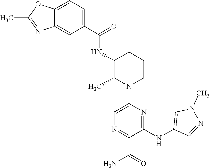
C1=C2C(=CC(C(=O)NC3C(C)N(C4=CN=C(C(=O)N)C(NC5=CN(C)N=C5)=N4)CCC3)=C1)N=C(C)O2
